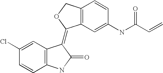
C1(Cl)=CC2=C(C=C1)NC(=O)C2=C1C2=C(CO1)C=CC(NC(C=C)=O)=C2
